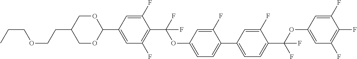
C(COCCC1COC(C2=CC(F)=C(C(F)(OC3=CC=C(C4=CC=C(C(OC5=CC(F)=C(F)C(F)=C5)(F)F)C(F)=C4)C(F)=C3)F)C(F)=C2)OC1)C
